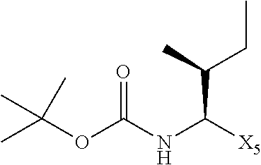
C(OC(NC([X5])C(C)CC)=O)(C)(C)C
